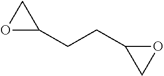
C1(CCC2OC2)OC1
